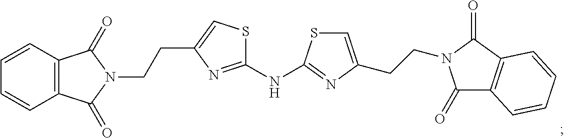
C12=C(C=CC=C1)C(=O)N(CCC1=CSC(NC3=NC(CCN4C(=O)C5=C(C4=O)C=CC=C5)=CS3)=N1)C2=O
